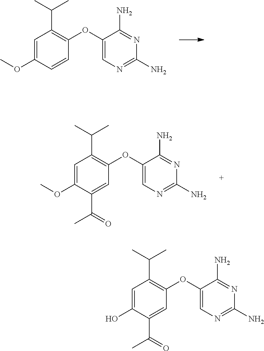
C1=C(OC)C=CC(OC2=CN=C(N)N=C2N)=C1C(C)C.C1=C(OC)C(C(=O)C)=CC(OC2=CN=C(N)N=C2N)=C1C(C)C.C1=C(O)C(C(=O)C)=CC(OC2=CN=C(N)N=C2N)=C1C(C)C
